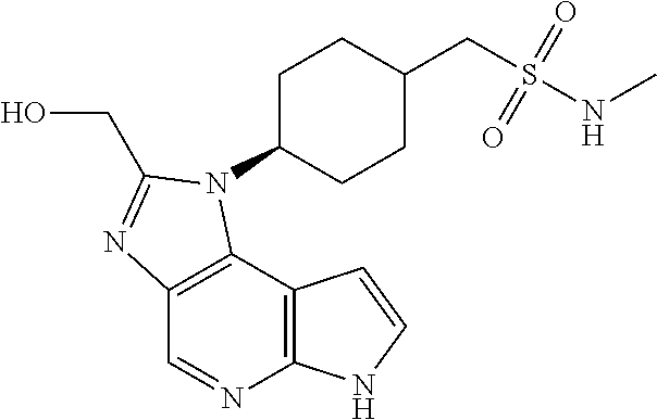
C12=C(C3=C(N=C1)NC=C3)N(C1CCC(CS(NC)(=O)=O)CC1)C(CO)=N2
